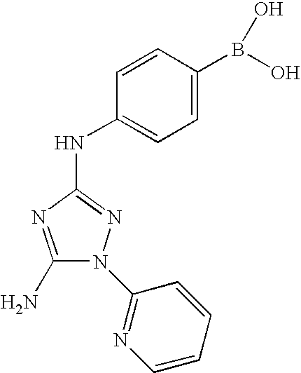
C1(N)=NC(NC2=CC=C(B(O)O)C=C2)=NN1C1=NC=CC=C1
